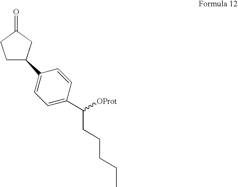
C1C(C2=CC=C(C(CCCCC)[OProt])C=C2)CC(=O)C1
